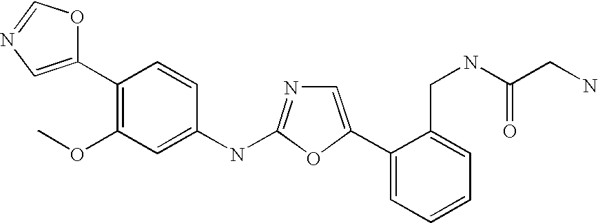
C1(C2=CN=C(NC3=CC(OC)=C(C4=CN=CO4)C=C3)O2)=CC=CC=C1CNC(CN)=O
